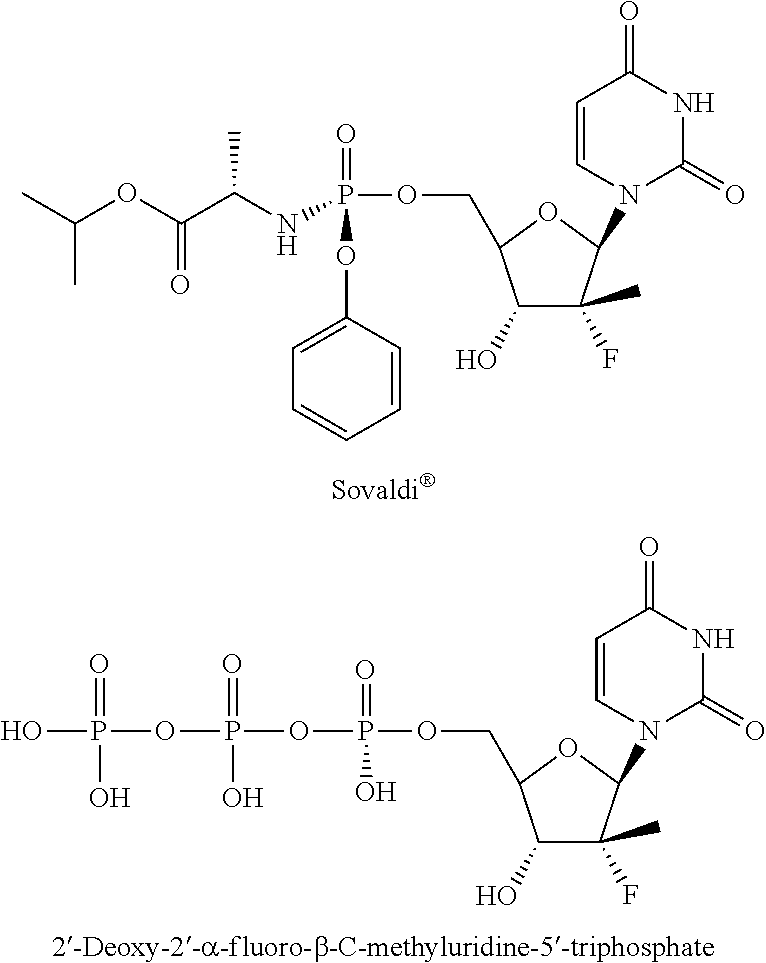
C1=CN(C2C(F)(C)C(O)C(COP(NC(C(=O)OC(C)C)C)(=O)OC3=CC=CC=C3)O2)C(=O)NC1=O.C1=CN(C2C(F)(C)C(O)C(COP(=O)(O)OP(OP(O)(=O)O)(=O)O)O2)C(=O)NC1=O
